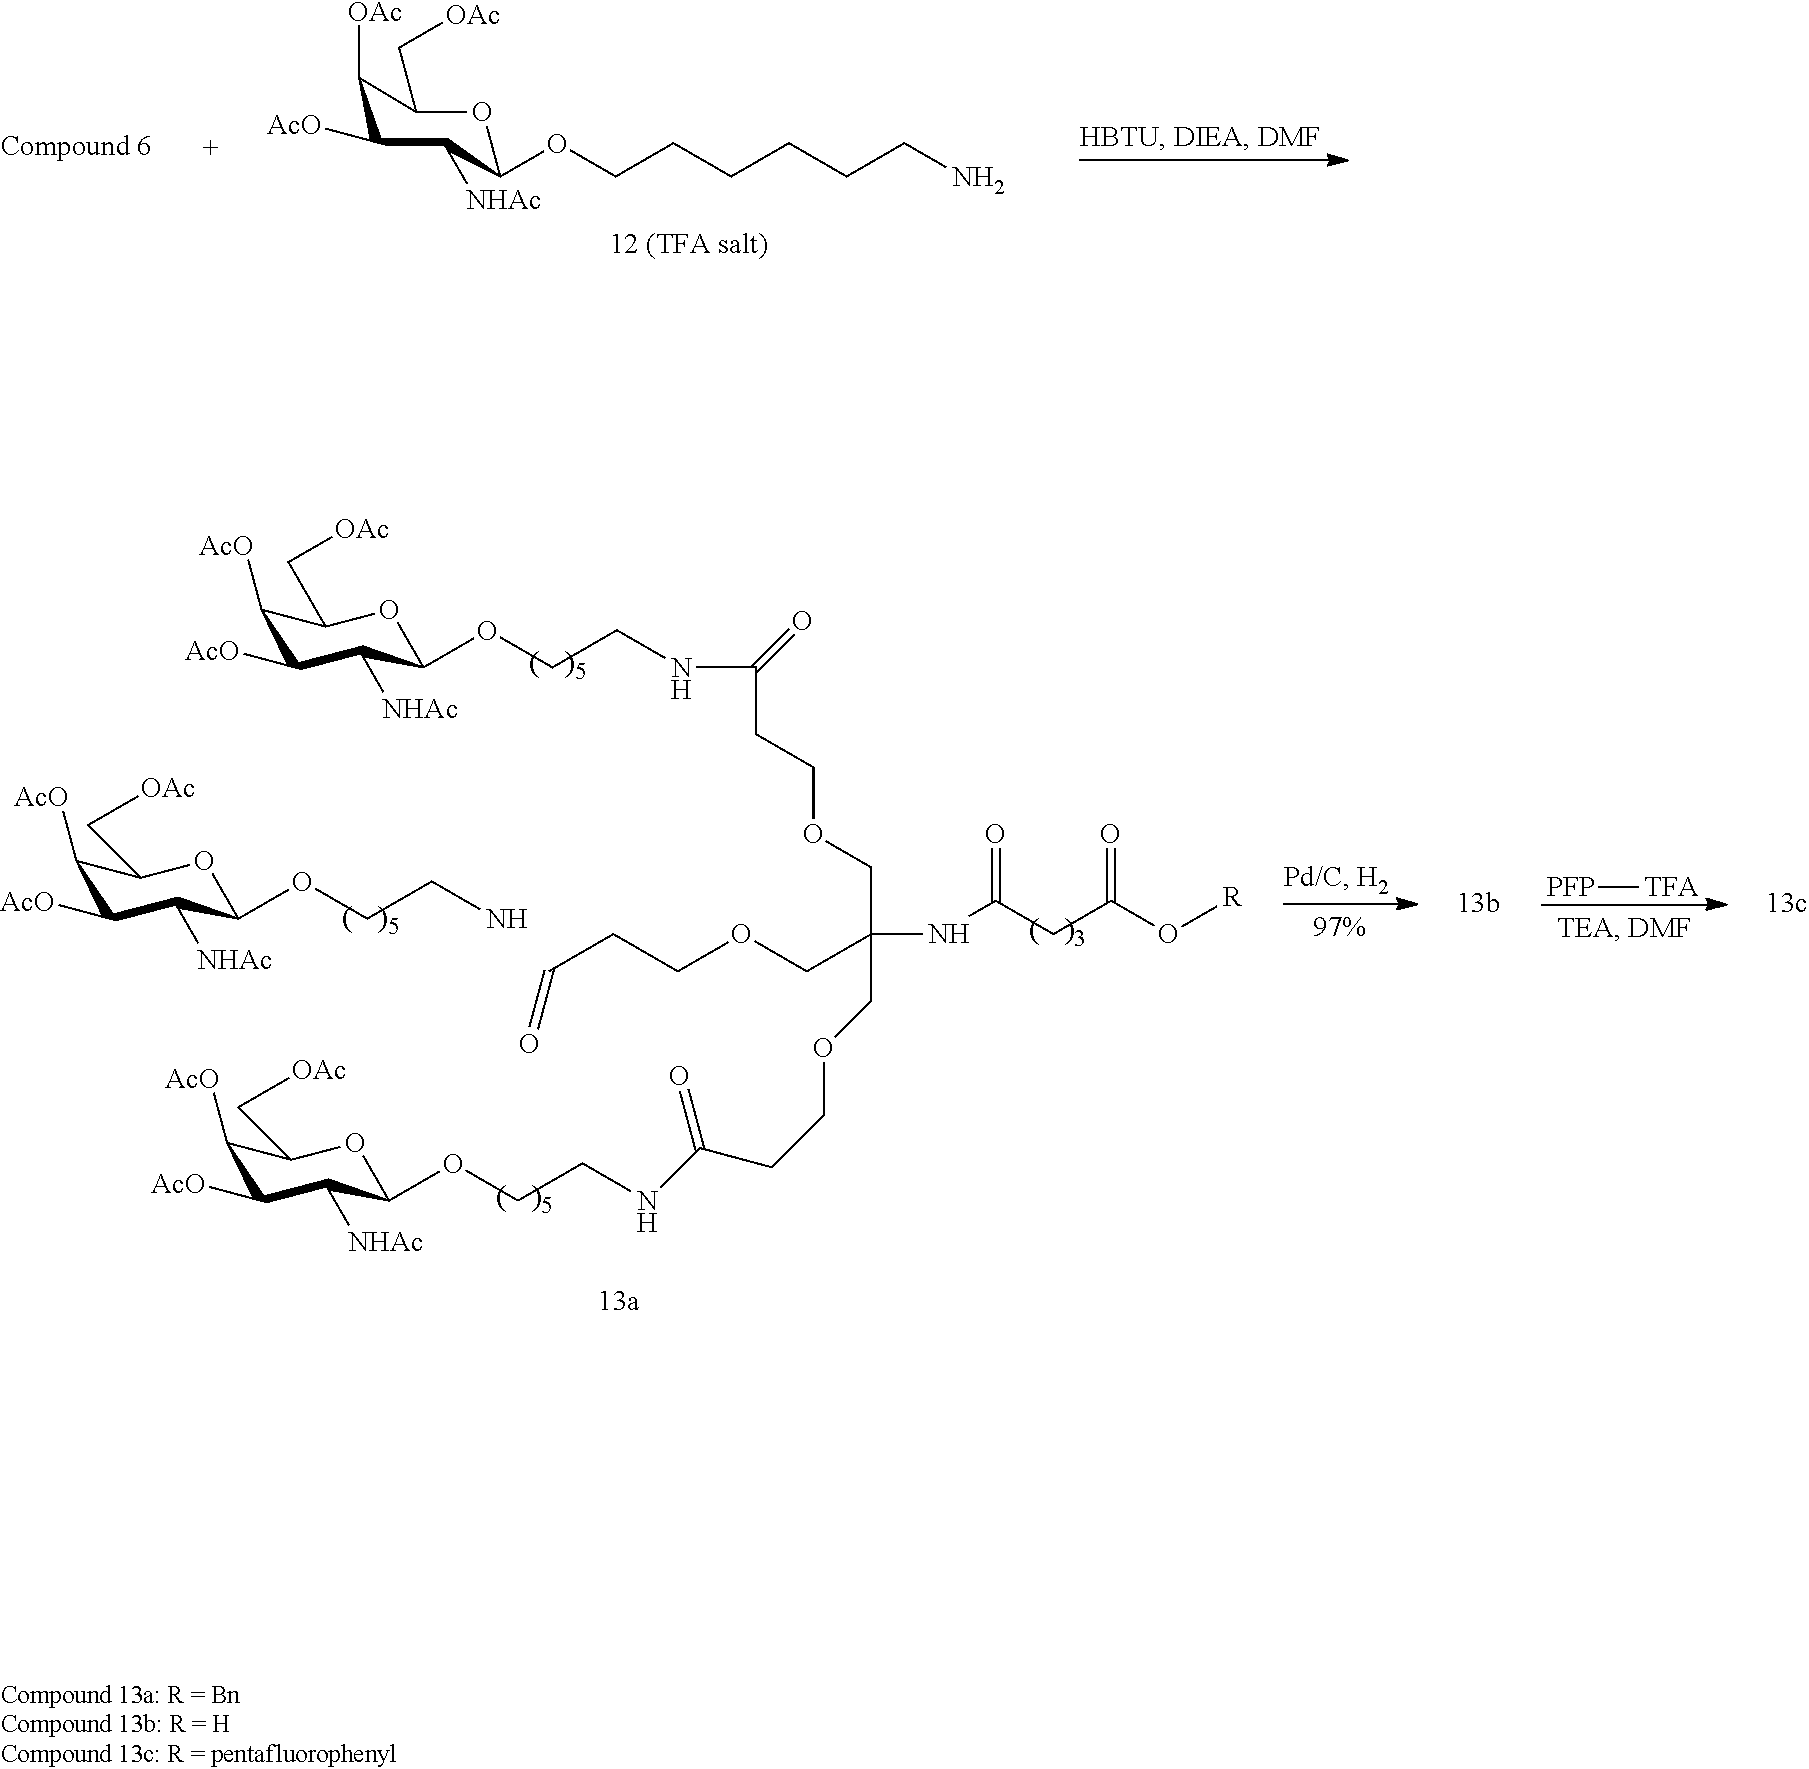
C1(OCCCCCCN)OC(C[OAc])C([OAc])C([AcO])C1[NHAc].C1(OCCN)OC(C[OAc])C([AcO])C([AcO])C1[NHAc].C1([AcO])C([AcO])C([NHAc])C(OCCNC(=O)CCOCC(COCCC(NCCOC2OC(C[OAc])C([AcO])C([AcO])C2[NHAc])=O)(NC(CC(O[R])=O)=O)COCCC=O)OC1C[OAc].[PFP][TFA]
